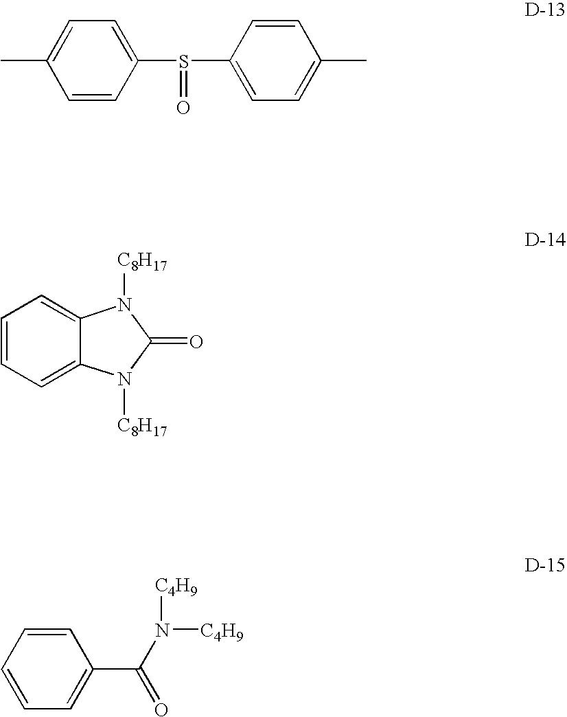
C1=CC(S(C2=CC=C(C)C=C2)=O)=CC=C1C.C1=C2C(=CC=C1)N([C8H17])C(=O)N2[C8H17].C1=C(C(N([C4H9])[C4H9])=O)C=CC=C1
